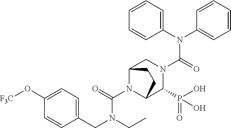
C(C1=CC=C(O[F3C])C=C1)N(C(N1C2C(P(O)(=O)O)N(C(N(C3=CC=CC=C3)C3=CC=CC=C3)=O)CC1CC2)=O)CC
